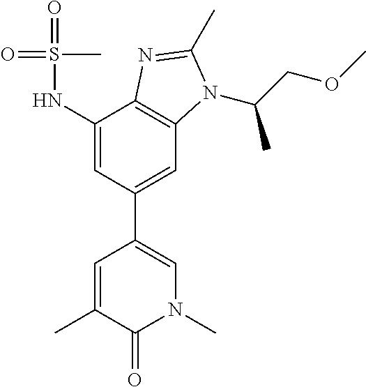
CC1=CC(C2=CC3=C(C(NS(=O)(C)=O)=C2)N=C(C)N3C(COC)C)=CN(C)C1=O
